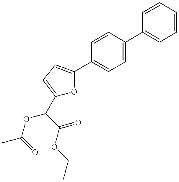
C1(C(OC(C)=O)C(=O)OCC)=CC=C(C2=CC=C(C3=CC=CC=C3)C=C2)O1
